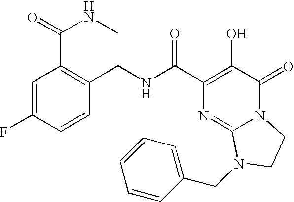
N(C(C1=C(O)C(=O)N2C(=N1)N(CC1=CC=CC=C1)CC2)=O)CC1=C(C(NC)=O)C=C(F)C=C1
